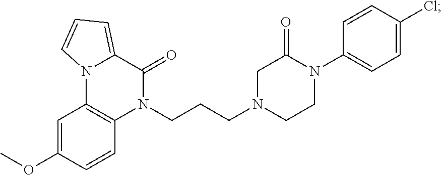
C1=CC(OC)=CC2=C1N(CCCN1CCN(C3=CC=C(Cl)C=C3)C(=O)C1)C(=O)C1=CC=CN21
